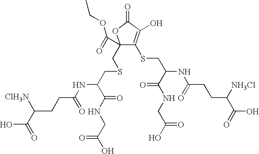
C1(CSCC(NC(CCC([ClH3N])C(=O)O)=O)C(NCC(O)=O)=O)(C(=O)OCC)C(SCC(NC(CCC([NH3Cl])C(=O)O)=O)C(NCC(O)=O)=O)=C(O)C(=O)O1
